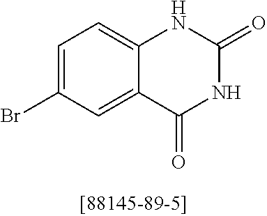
C1=C(Br)C=C2C(=C1)NC(=O)NC2=O
